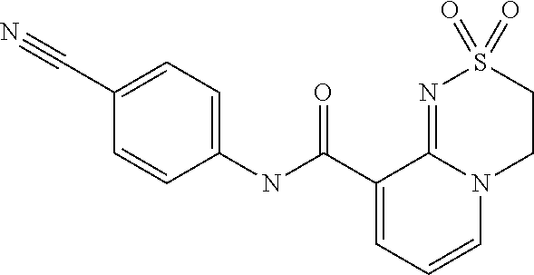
C1(C#N)=CC=C(NC(C2=CC=CN3C2=NS(=O)(=O)CC3)=O)C=C1
